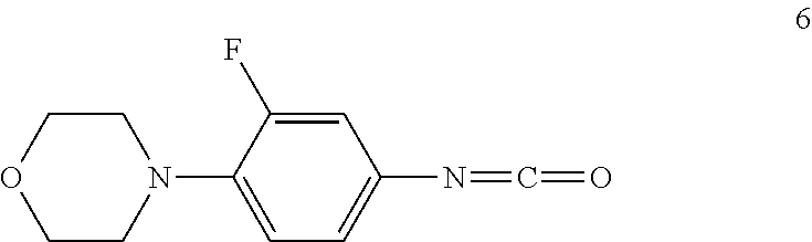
C1=C(F)C(N2CCOCC2)=CC=C1N=C=O
